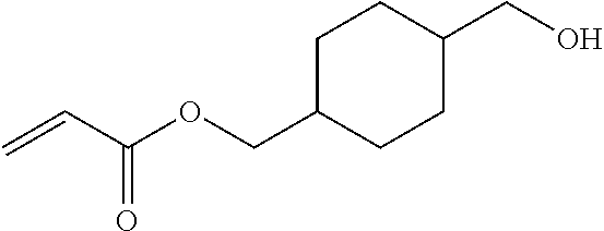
C(C(OCC1CCC(CO)CC1)=O)=C
